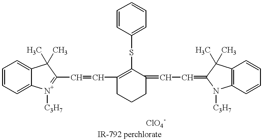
C1=C2C(=CC=C1)C(C)(C)C(C=CC1=C(SC3=CC=CC=C3)C(=CC=C3N([C3H7])C4=C(C3(C)C)C=CC=C4)CCC1)=[N+]2[C3H7]
